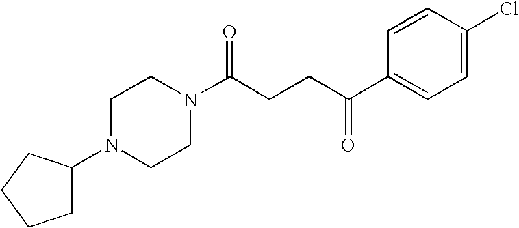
C(CCC(=O)C1=CC=C(Cl)C=C1)(=O)N1CCN(C2CCCC2)CC1
